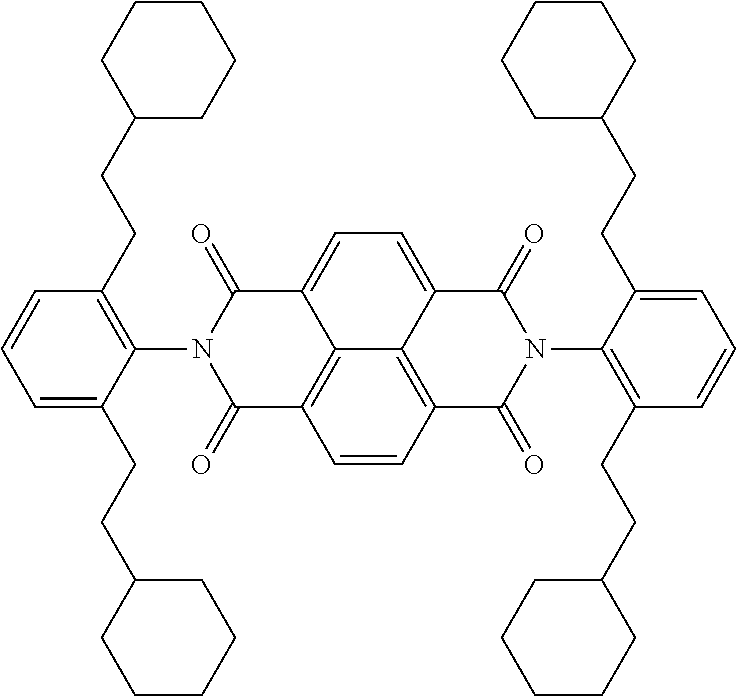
C1=CC2=C3C4=C1C(=O)N(C1=C(CCC5CCCCC5)C=CC=C1CCC1CCCCC1)C(=O)C4=CC=C3C(=O)N(C1=C(CCC3CCCCC3)C=CC=C1CCC1CCCCC1)C2=O
